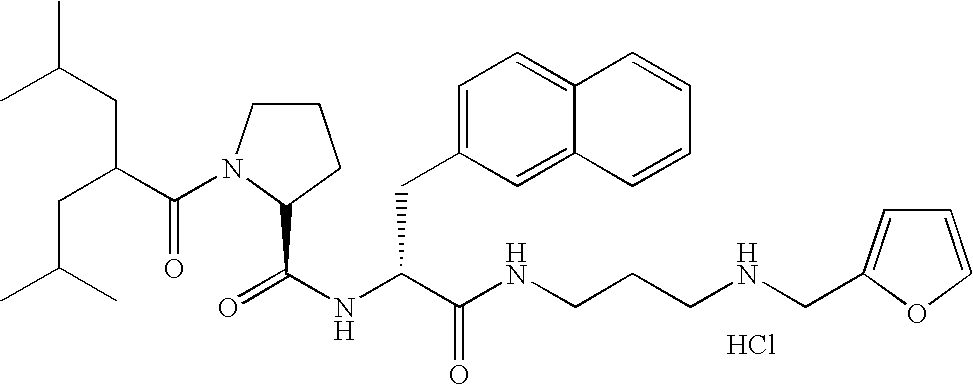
Cl.N(C(C(NCCCNCC1=CC=CO1)=O)CC1=CC=C2C(=C1)C=CC=C2)C(=O)C1N(C(=O)C(CC(C)C)CC(C)C)CCC1
